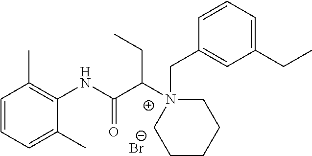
C1=CC=C(C)C(NC(C(N2(CC3=CC(CC)=CC=C3)CCCCC2)CC)=O)=C1C.[Br-]
